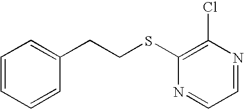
C1(SCCC2=CC=CC=C2)=C(Cl)N=CC=N1
